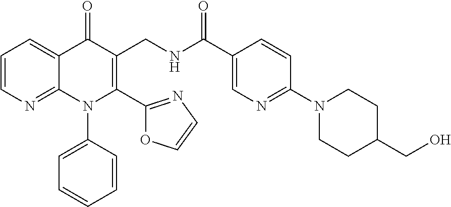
C1=CN=C2C(=C1)C(=O)C(CNC(C1=CN=C(N3CCC(CO)CC3)C=C1)=O)=C(C1=NC=CO1)N2C1=CC=CC=C1
